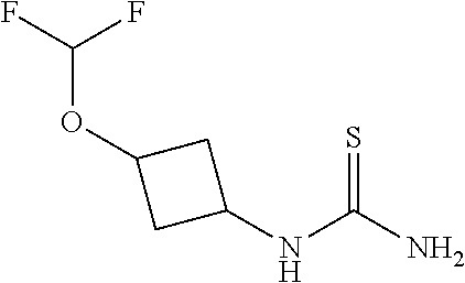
C(OC1CC(NC(N)=S)C1)(F)F
